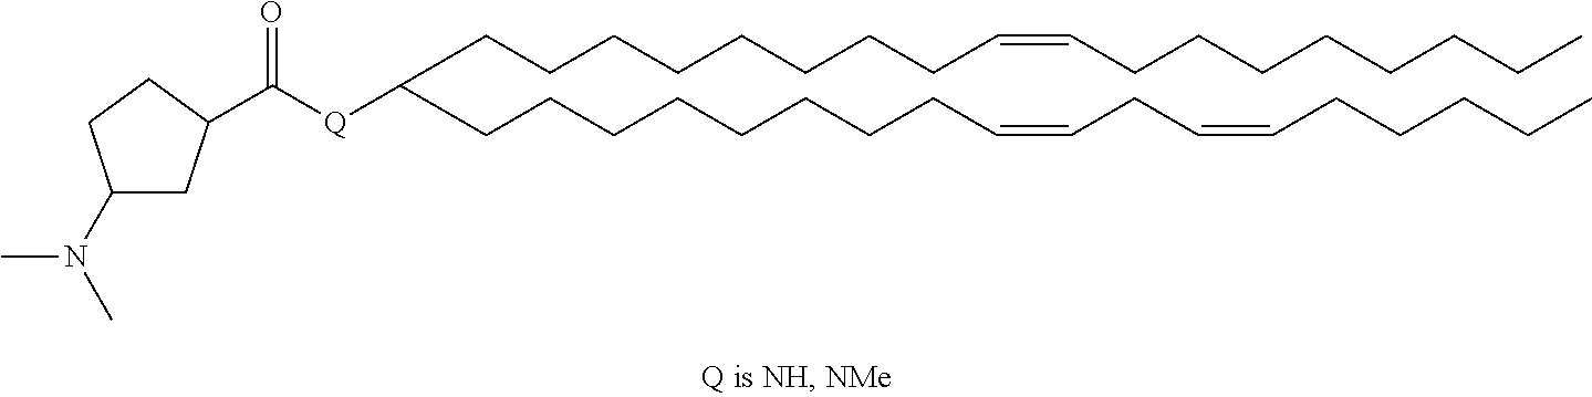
C(CCCCCCC=CCCCCCCCC)CC([Q]C(=O)C1CC(N(C)C)CC1)CCCCCCCCC=CCC=CCCCCC
